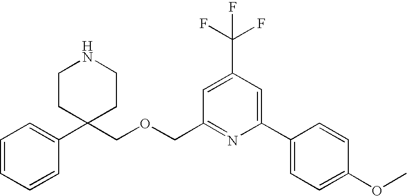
C1=CC=C(C2(COCC3=NC(C4=CC=C(OC)C=C4)=CC(C(F)(F)F)=C3)CCNCC2)C=C1
